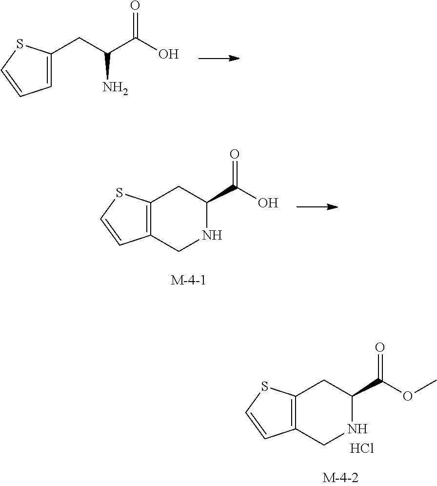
C1=C(CC(C(O)=O)N)SC=C1.C12=C(SC=C1)CC(C(O)=O)NC2.C12=C(SC=C1)CC(C(OC)=O)NC2.Cl
